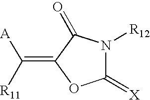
C1(=[X])N([R12])C(=O)C(=C([A])[R11])O1
